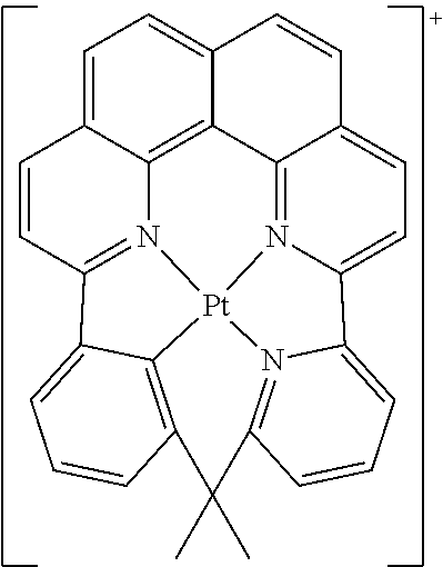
C1=C2C3=C4C(=C1)C=CC1=CC=C5N(=C41)[Pt]14N3=C(C=C2)C2=CC=CC(=C12)C(C)(C)C1=N4C5=CC=C1
